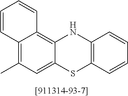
C12=C(C)C=C3C(=C1C=CC=C2)NC1=C(S3)C=CC=C1
